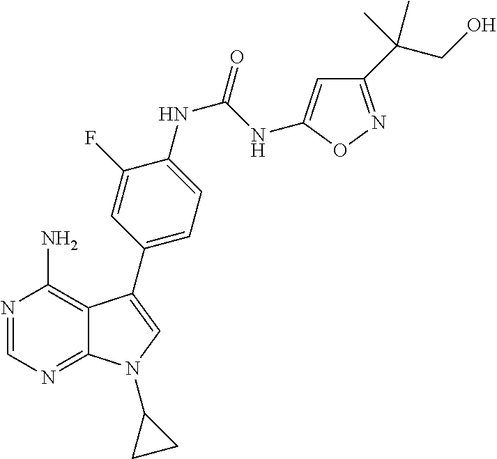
N1=CN=C2C(=C1N)C(C1=CC=C(NC(NC3=CC(C(CO)(C)C)=NO3)=O)C(F)=C1)=CN2C1CC1
